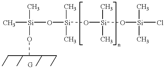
C[Si](O[Si](O[Si](O[Si](Cl)(C)C)(C)C)(C)C)(C)OC
